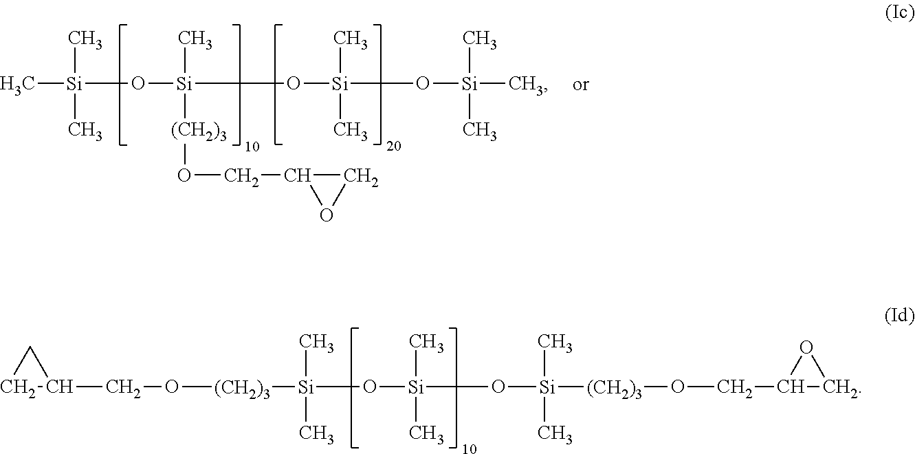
C1C(CO[(CH2)3][Si](C)(C)O[Si](C)(C)O[Si](C)(C)[(CH2)3]OCC2CO2)C1.C[Si](C)(C)O[Si](C)([(CH2)3]OCC1CO1)O[Si](C)(C)O[Si](C)(C)C
